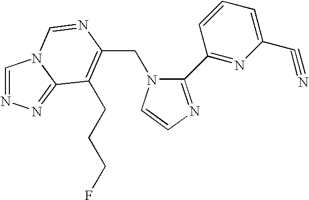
C(N1C(C2=NC(C#N)=CC=C2)=NC=C1)C1=C(CCCF)C2=NN=CN2C=N1
